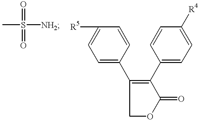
CS(=O)(=O)[NH2].C1([R5])=CC=C(C2=C(C3=CC=C([R4])C=C3)C(=O)OC2)C=C1
